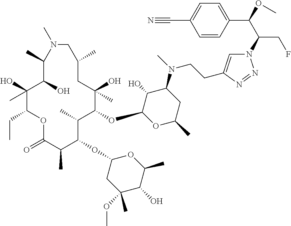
C1(O)(C)C(CC)OC(=O)C(C)C(OC2CC(OC)(C)C(O)C(C)O2)C(C)C(OC2OC(C)CC(N(C)CCC3=CN(C(C(OC)C4=CC=C(C#N)C=C4)CF)N=N3)C2O)C(O)(C)CC(C)CN(C)C(C)C1O
